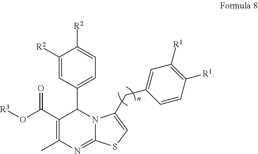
C1(C(O[R3])=O)=C(C)N=C2N(C1C1=CC=C([R2])C([R2])=C1)C(CC1=CC([R1])=C([R1])C=C1)=CS2
